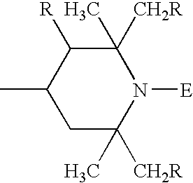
C1([CH2R])(C)CC(C)C([R])C([CH2R])(C)N1[E]
